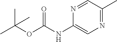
CC(OC(NC1=CN=C(C)C=N1)=O)(C)C
